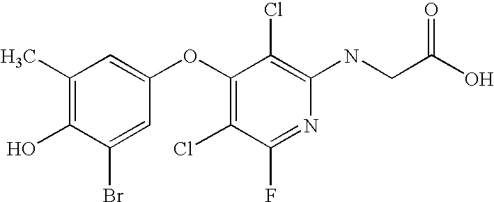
N(C1=C(Cl)C(OC2=CC(C)=C(O)C(Br)=C2)=C(Cl)C(F)=N1)CC(O)=O
